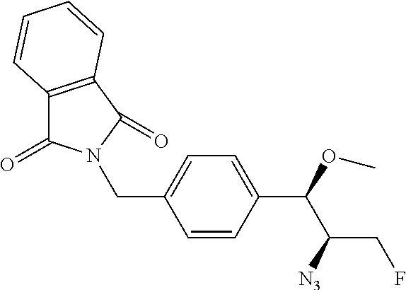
C1=CC(C(OC)C([N3])CF)=CC=C1CN1C(=O)C2=C(C1=O)C=CC=C2
